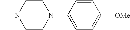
CN1CCN(C2=CC=C([OMe])C=C2)CC1
